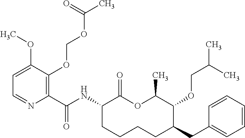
C1(C(NC2C(=O)OC(C)C(OCC(C)C)C(CC3=CC=CC=C3)CCCC2)=O)=C(OCOC(C)=O)C(OC)=CC=N1
